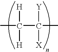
CC(C(C)([Y])[X])([H])[H]
